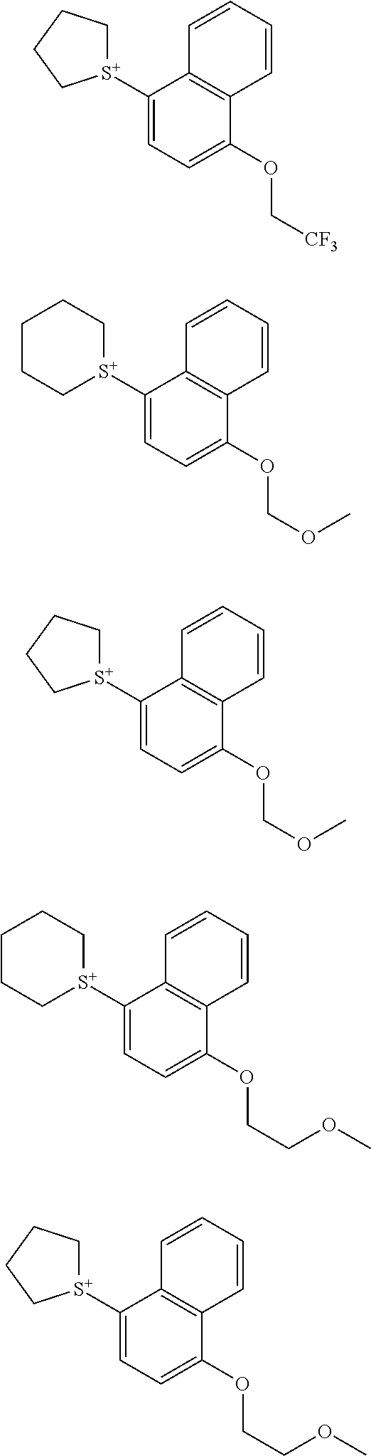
C1[S+](C2=CC=C(OC[CF3])C3=C2C=CC=C3)CCC1.C1[S+](C2=CC=C(OCOC)C3=C2C=CC=C3)CCCC1.C1[S+](C2=CC=C(OCOC)C3=C2C=CC=C3)CCC1.C1[S+](C2=CC=C(OCCOC)C3=C2C=CC=C3)CCCC1.C1[S+](C2=CC=C(OCCOC)C3=C2C=CC=C3)CCC1
